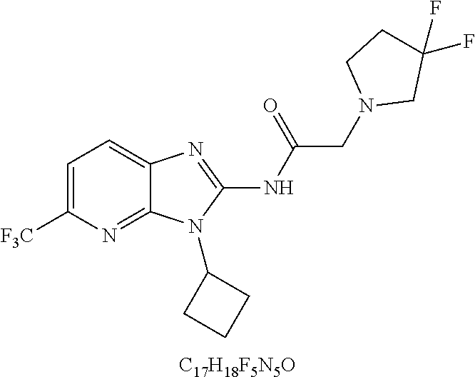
C1=C([F3C])N=C2C(=C1)N=C(NC(CN1CC(F)(F)CC1)=O)N2C1CCC1.[C17H18F5N5O]
